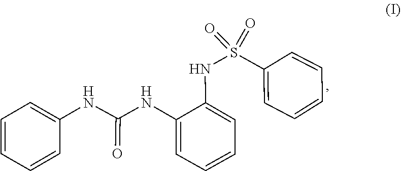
S(=O)(=O)(NC1=CC=CC=C1NC(NC1=CC=CC=C1)=O)C1=CC=CC=C1
